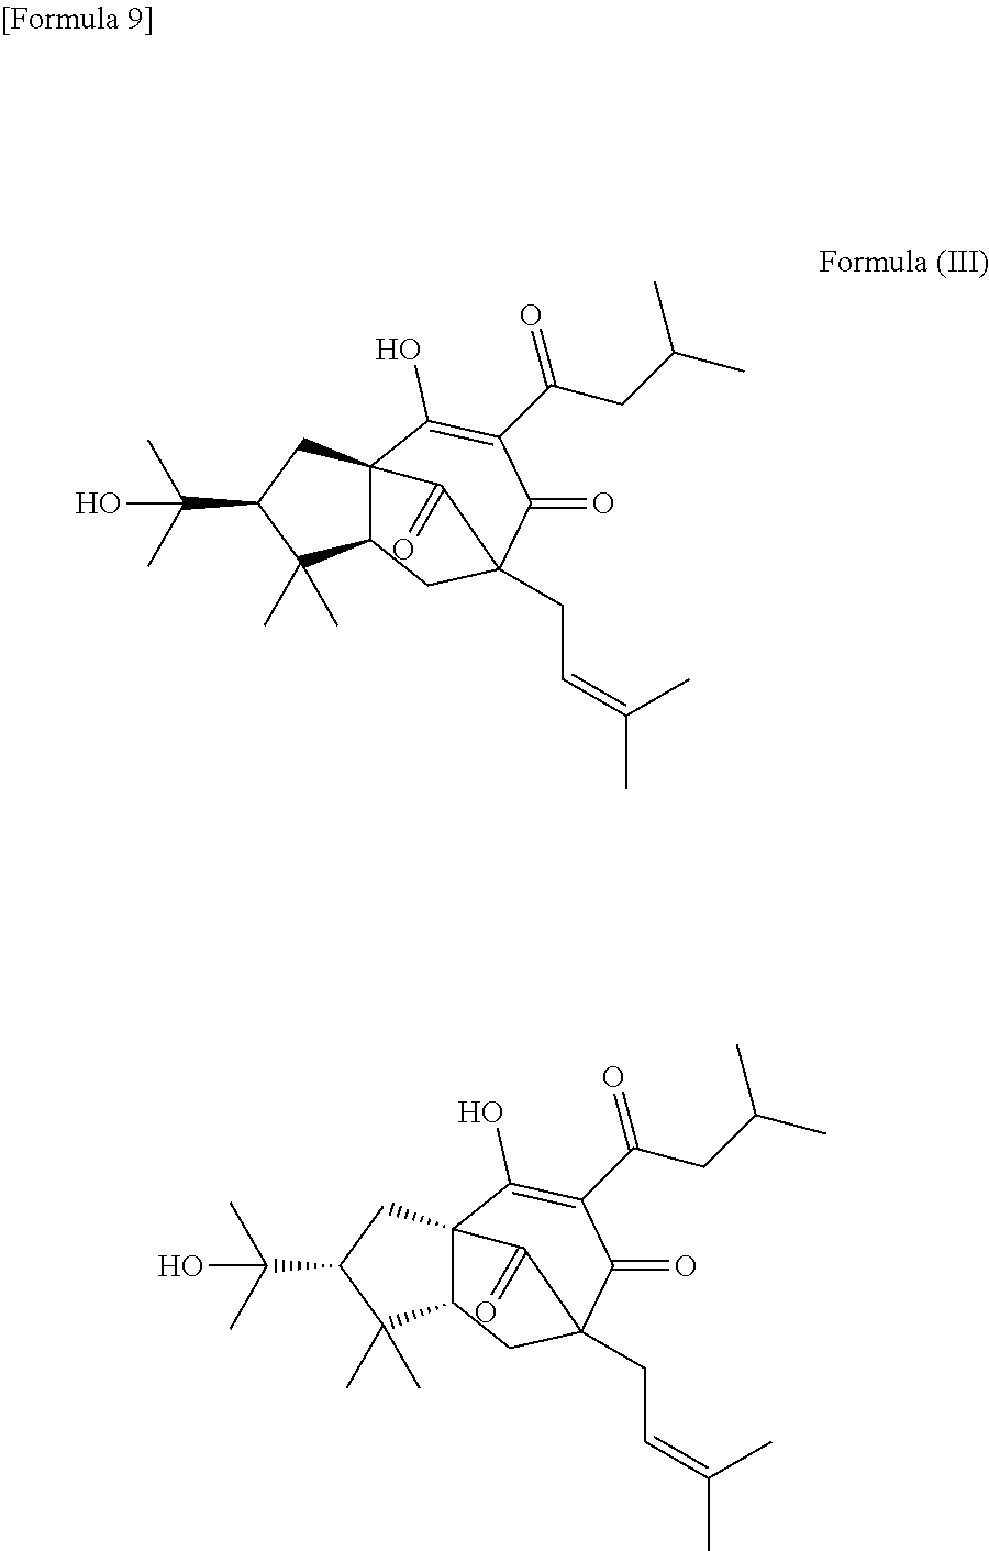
C123C(CC(CC=C(C)C)(C(=O)C(C(CC(C)C)=O)=C1O)C2=O)C(C)(C)C(C(C)(C)O)C3.C123C(CC(CC=C(C)C)(C(=O)C(C(CC(C)C)=O)=C1O)C2=O)C(C)(C)C(C(C)(C)O)C3
